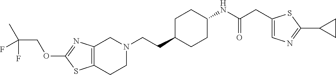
C12=C(CCN(CCC3CCC(NC(CC4=CN=C(C5CC5)S4)=O)CC3)C1)SC(OCC(C)(F)F)=N2
